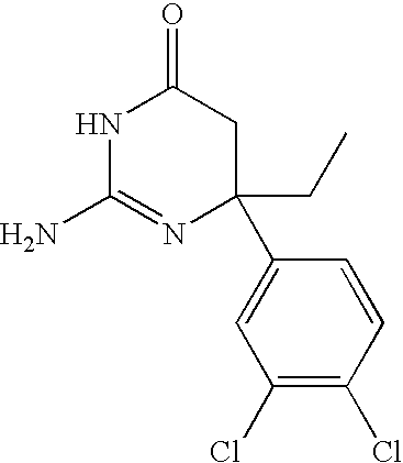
N1C(N)=NC(CC)(C2=CC(Cl)=C(Cl)C=C2)CC1=O
